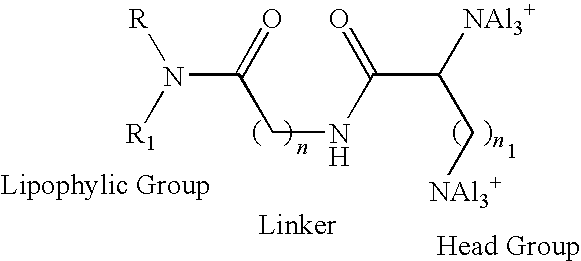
N(C(=O)CNC(C([NAl3+])C[NAl3+])=O)([R1])[R]
